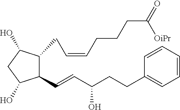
C(C(CCC1=CC=CC=C1)O)=CC1C(CC=CCCCC(=O)[OiPr])C(O)CC1O
